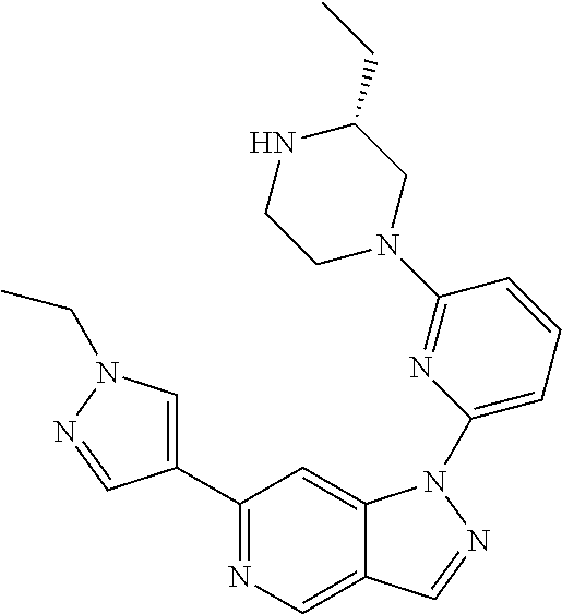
C1(C2=CN(CC)N=C2)=NC=C2C(=C1)N(C1=CC=CC(N3CC(CC)NCC3)=N1)N=C2
